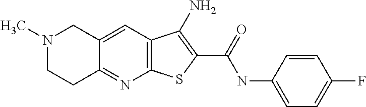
C12=C(C=C3C(=N1)CCN(C)C3)C(N)=C(C(=O)NC1=CC=C(F)C=C1)S2
